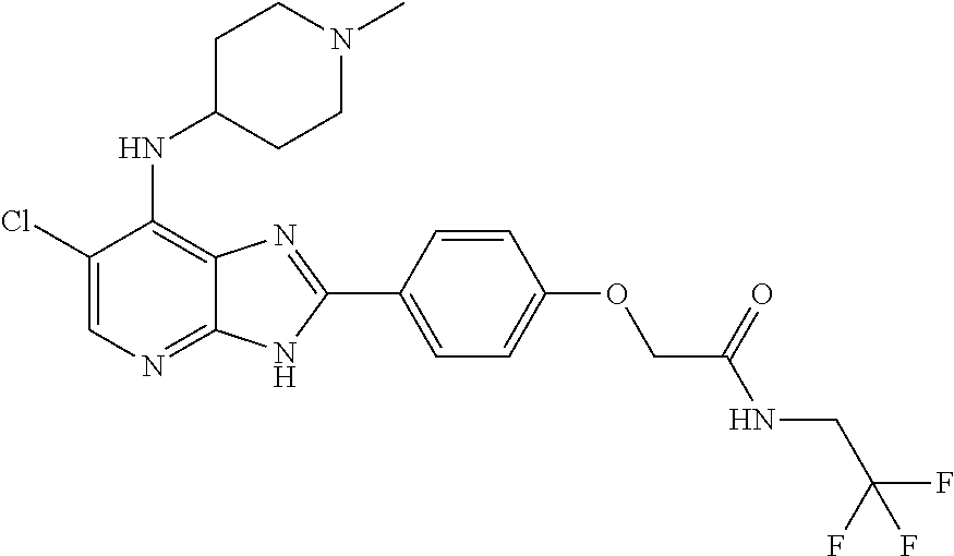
C1(Cl)=CN=C2C(=C1NC1CCN(C)CC1)N=C(C1=CC=C(OCC(NCC(F)(F)F)=O)C=C1)N2
